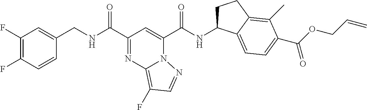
C1(F)=C(F)C=CC(CNC(C2=NC3=C(F)C=NN3C(C(NC3CCC4=C(C)C(C(OCC=C)=O)=CC=C34)=O)=C2)=O)=C1
